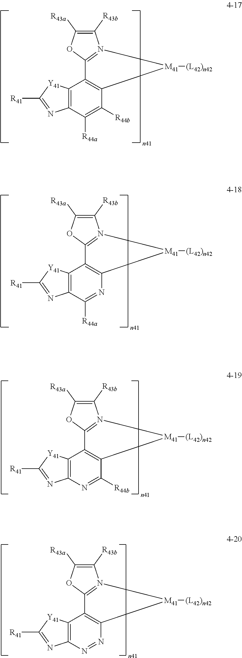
C1([R43b])=C([R43a])OC2=N1[M41]([(L42)n42])C1=C2C2=C(C([R44a])=C1[R44b])N=C([R41])[Y41]2.C1([R43b])=C([R43a])OC2=N1[M41]([(L42)n42])C1=C2C2=C(C([R44a])=N1)N=C([R41])[Y41]2.C1([R43b])=C([R43a])OC2=N1[M41]([(L42)n42])C1=C2C2=C(N=C1[R44b])N=C([R41])[Y41]2.C1([R43b])=C([R43a])OC2=N1[M41]([(L42)n42])C1=C2C2=C(N=N1)N=C([R41])[Y41]2
